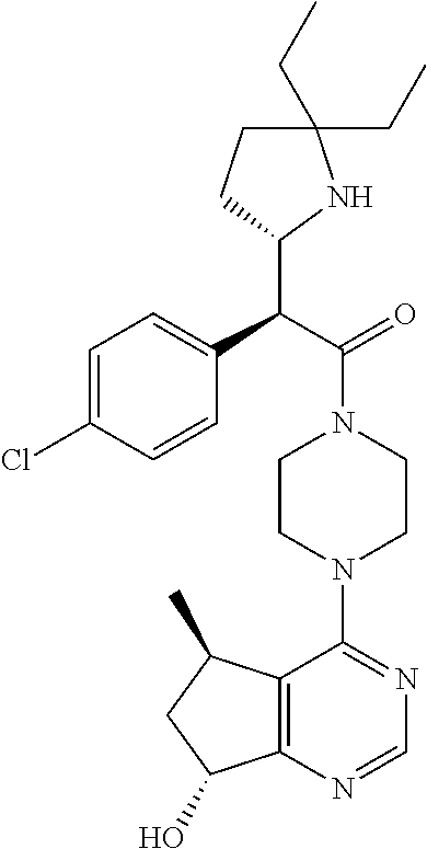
C(C(=O)N1CCN(C2=NC=NC3=C2C(C)CC3O)CC1)(C1NC(CC)(CC)CC1)C1=CC=C(Cl)C=C1
